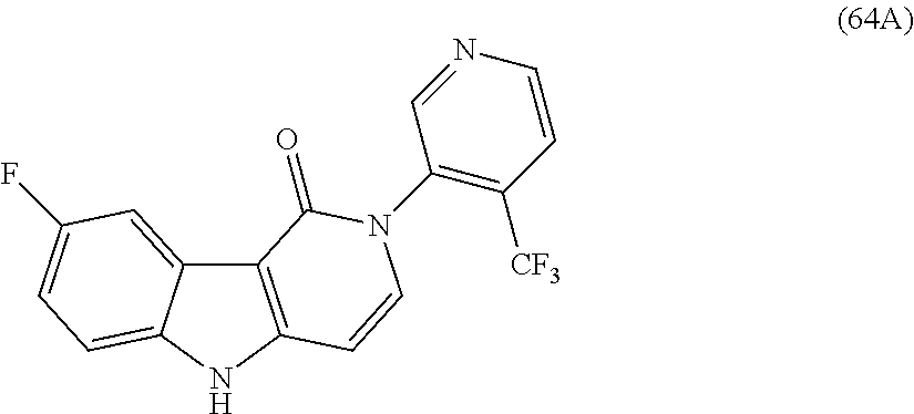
C12=C(NC3=CC=C(F)C=C13)C=CN(C1=C([CF3])C=CN=C1)C2=O
